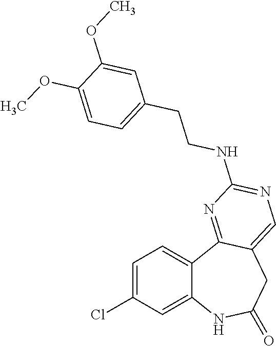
C12=CC(Cl)=CC=C1C1=NC(NCCC3=CC=C(OC)C(OC)=C3)=NC=C1CC(=O)N2
